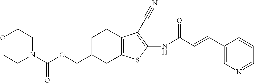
C(N1CCOCC1)(OCC1CC2=C(CC1)C(C#N)=C(NC(C=CC1=CN=CC=C1)=O)S2)=O
